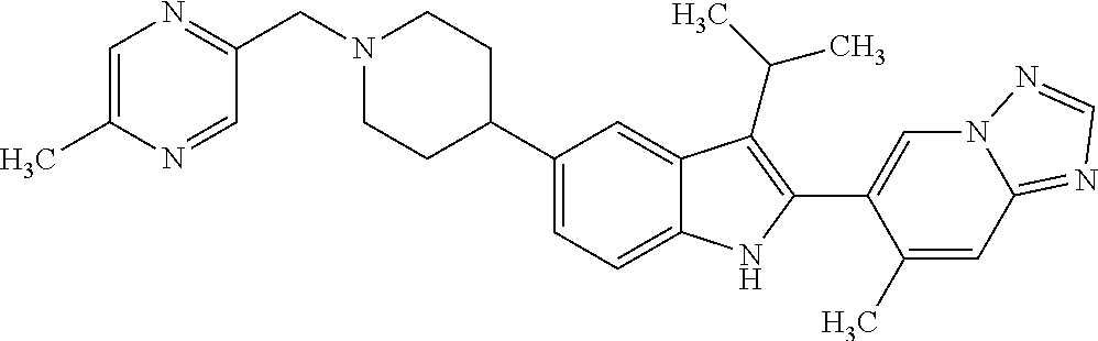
C(N1CCC(C2=CC=C3C(=C2)C(C(C)C)=C(C2=CN4C(=NC=N4)C=C2C)N3)CC1)C1=NC=C(C)N=C1
